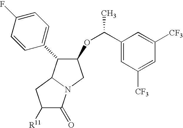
C1(OC(C)C2=CC([CF3])=CC([CF3])=C2)C(C2=CC=C(F)C=C2)C2N(C1)C(=O)C([R11])C2
